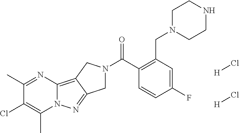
C1(C)=NC2=C3C(=NN2C(C)=C1Cl)CN(C(C1=C(CN2CCNCC2)C=C(F)C=C1)=O)C3.[H]Cl.[H]Cl
